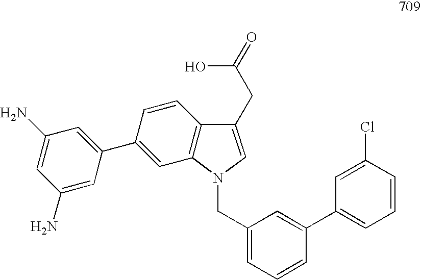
C1(N)=CC(C2=CC3=C(C=C2)C(CC(=O)O)=CN3CC2=CC=CC(C3=CC=CC(Cl)=C3)=C2)=CC(N)=C1
